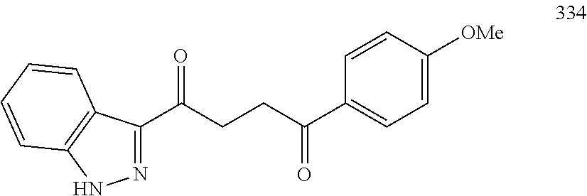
N1=C(C(CCC(C2=CC=C([OMe])C=C2)=O)=O)C2=C(N1)C=CC=C2
